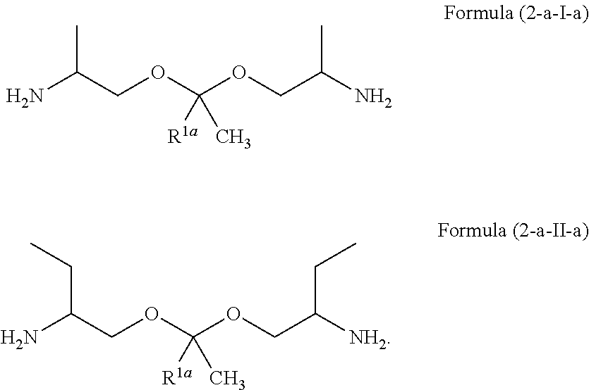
C(COC(OCC(N)C)(C)[R1a])(C)N.C(C(N)COC([R1a])(OCC(CC)[NH2])C)C
